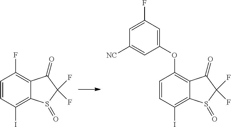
C1=CC(I)=C2C(=C1OC1=CC(F)=CC([NC])=C1)C(=O)C(F)(F)S2=O.C1=CC(I)=C2C(=C1F)C(=O)C(F)(F)S2=O
